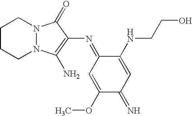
C1CCN2N(C1)C(=O)C(N=C1C=C(OC)C(=N)C=C1NCCO)=C2N
